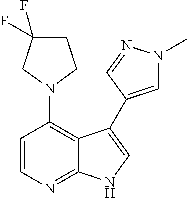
C1=CN=C2C(=C1N1CCC(F)(F)C1)C(C1=CN(C)N=C1)=CN2
